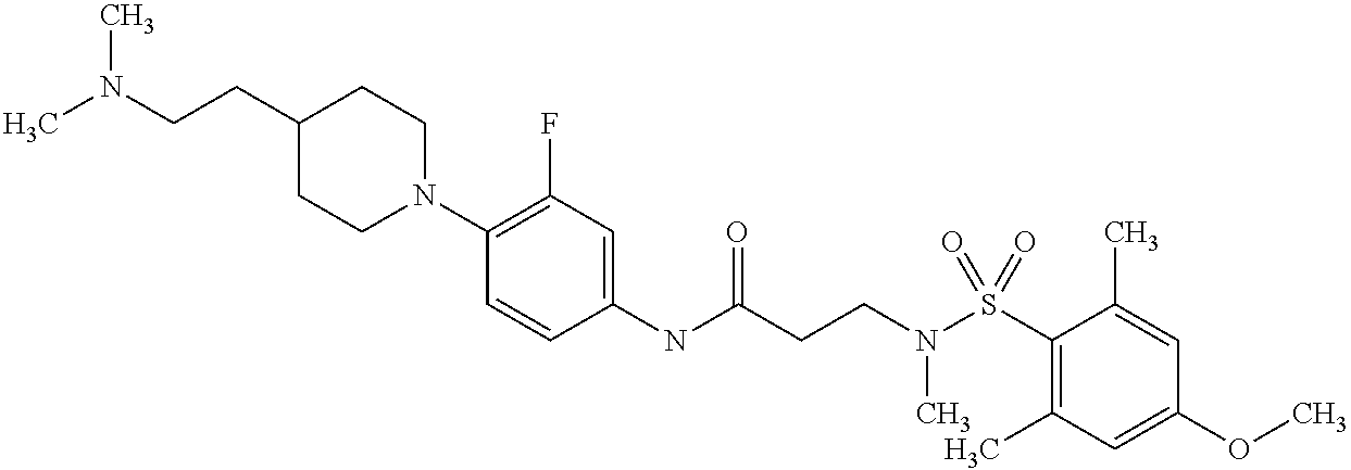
C1(NC(CCN(S(C2=C(C)C=C(OC)C=C2C)(=O)=O)C)=O)=CC(F)=C(N2CCC(CCN(C)C)CC2)C=C1
